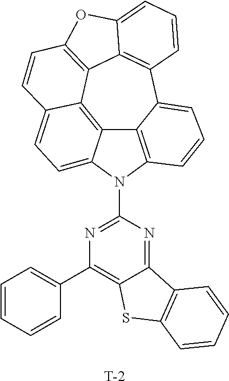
C12=C3C4=C5OC6=CC=CC(=C46)C4=CC=CC(=C14)N(C1=NC(C4=CC=CC=C4)=C4C(=N1)C1=C(S4)C=CC=C1)C2=CC=C3C=C5.[T]
